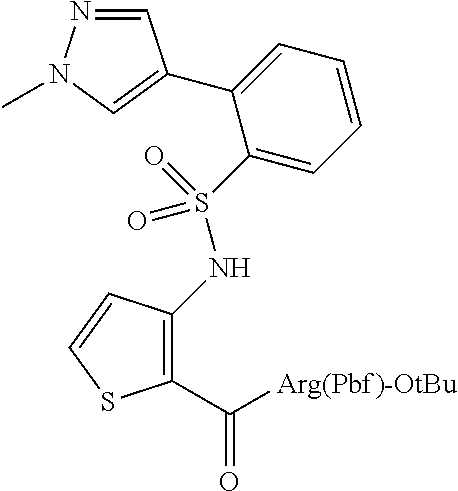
C1(C([Arg(Pbf)-OtBu])=O)=C(NS(=O)(=O)C2=CC=CC=C2C2=CN(C)N=C2)C=CS1
